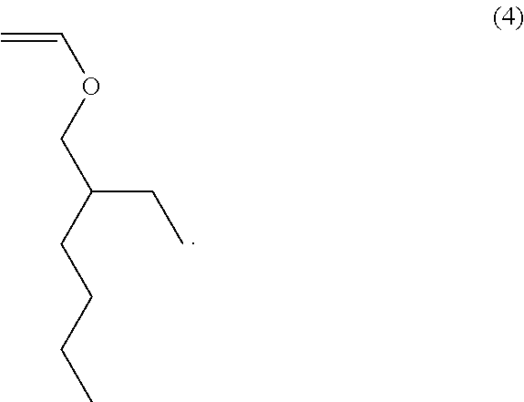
C=COCC(CCCC)CC
